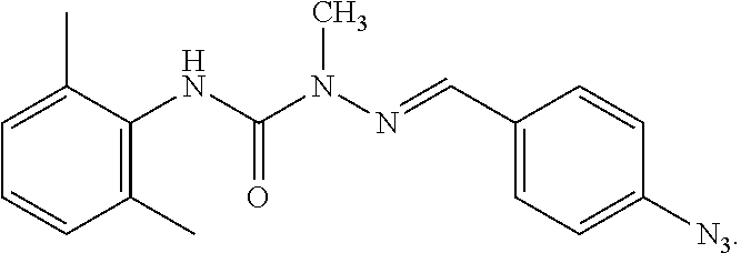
C1=C(C)C(NC(N(N=CC2=CC=C([N3])C=C2)C)=O)=C(C)C=C1
